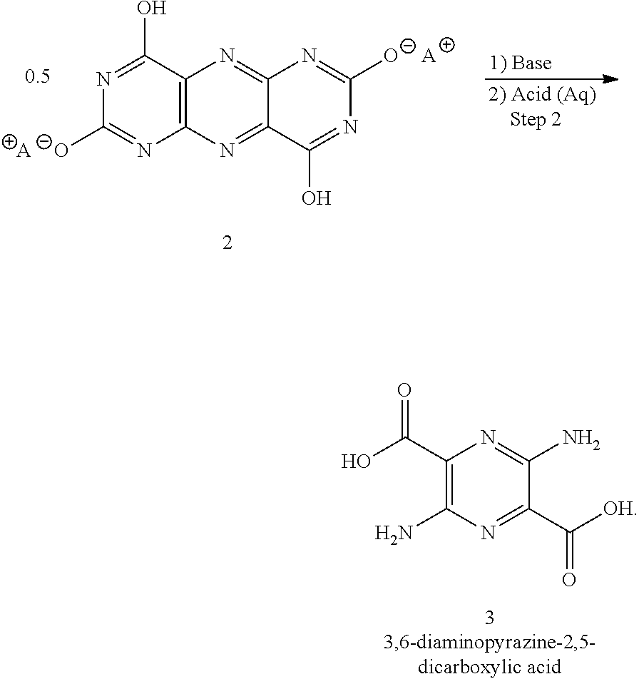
C1(O)=NC([O-])=NC2=C1N=C1C(=N2)C(O)=NC([O-])=N1.[A].[A].C1(C(O)=O)=C(N)N=C(C([OH])=O)C(N)=N1
